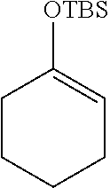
C1CCCC=C1[OTBS]
